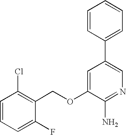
C(OC1=CC(C2=CC=CC=C2)=CN=C1N)C1=C(Cl)C=CC=C1F
